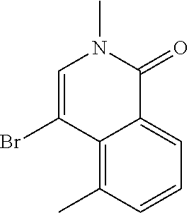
C12=C(C)C=CC=C1C(=O)N(C)C=C2Br
